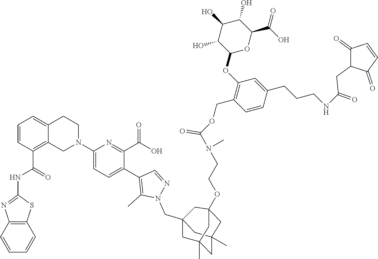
C12=C(C=CC=C1)SC(NC(C1=C3C(=CC=C1)CCN(C1=CC=C(C4=C(C)N(CC56CC7(C)CC(C)(C5)CC(OCCN(C)C(OCC5=C(OC8OC(C(=O)O)C(O)C(O)C8O)C=C(CCCNC(CC8C(=O)C=CC8=O)=O)C=C5)=O)(C6)C7)N=C4)C(C(O)=O)=N1)C3)=O)=N2
